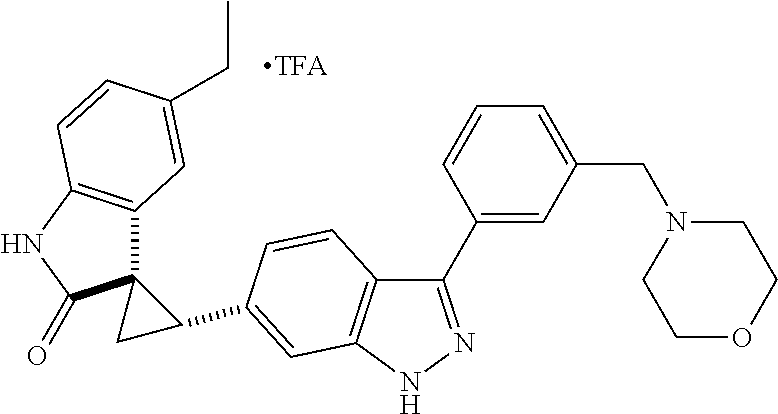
C12(C3=C(NC1=O)C=CC(CC)=C3)CC2C1=CC2=C(C(C3=CC(CN4CCOCC4)=CC=C3)=NN2)C=C1
